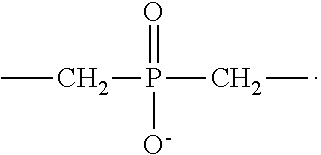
CCP(CC)([O-])=O
